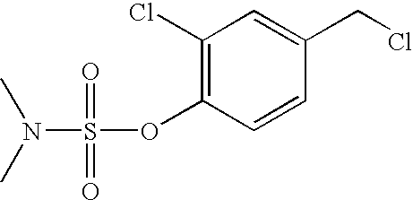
C1=CC(CCl)=CC(Cl)=C1OS(=O)(=O)N(C)C
